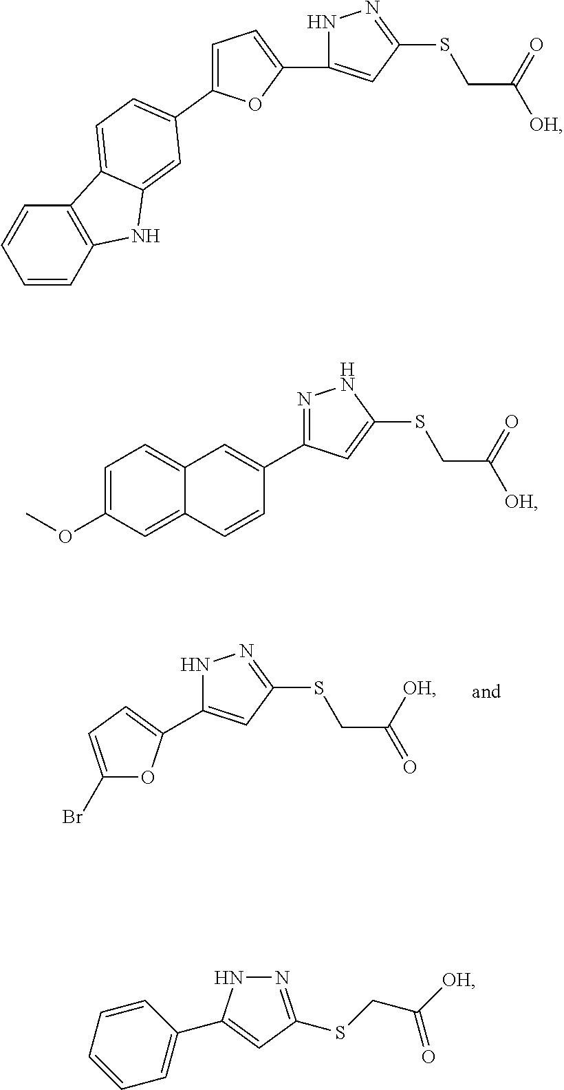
C1(Br)=CC=C(C2=CC(SCC(=O)[OH])=NN2)O1.N1=C(SCC([OH])=O)C=C(C2=CC=CC=C2)N1.C1=CC2=C(C=C1)C1=CC=C(C3=CC=C(C4=CC(SCC([OH])=O)=NN4)O3)C=C1N2.C1=C(OC)C=C2C(=C1)C=C(C1=NNC(SCC([OH])=O)=C1)C=C2
